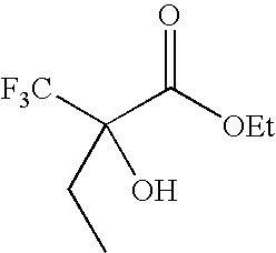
[F3C]C(C([OEt])=O)(CC)O
